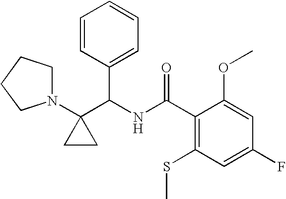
N1(C2(C(NC(C3=C(SC)C=C(F)C=C3OC)=O)C3=CC=CC=C3)CC2)CCCC1
